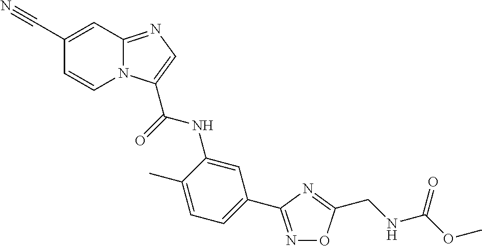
C12=NC=C(C(NC3=CC(C4=NOC(CNC(OC)=O)=N4)=CC=C3C)=O)N1C=CC(C#N)=C2
